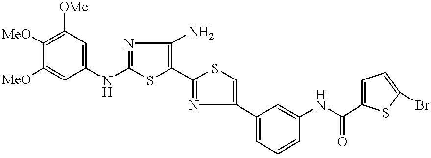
[MeO]C1=C([OMe])C=C(NC2=NC(N)=C(C3=NC(C4=CC=CC(NC(=O)C5=CC=C(Br)S5)=C4)=CS3)S2)C=C1[MeO]
